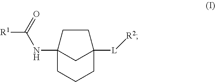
C12(NC([R1])=O)CCCC([L][R2])(C1)CC2
